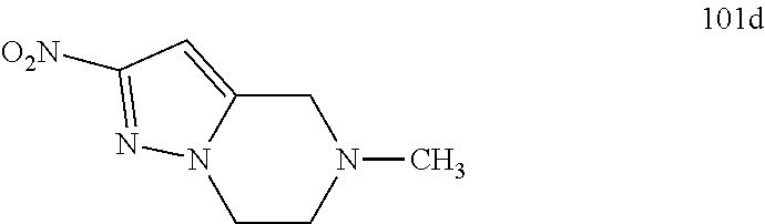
C1C2=CC([O2N])=NN2CCN1C
